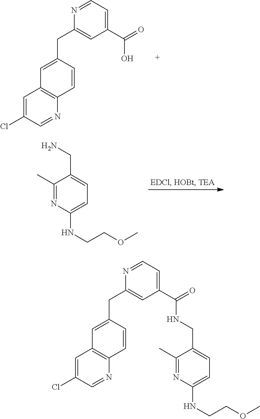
C1=NC(CC2=CC3=C(N=CC(Cl)=C3)C=C2)=CC(C(O)=O)=C1.C1(C)=NC(NCCOC)=CC=C1CN.C1=NC(CC2=CC3=C(N=CC(Cl)=C3)C=C2)=CC(C(NCC2=CC=C(NCCOC)N=C2C)=O)=C1
